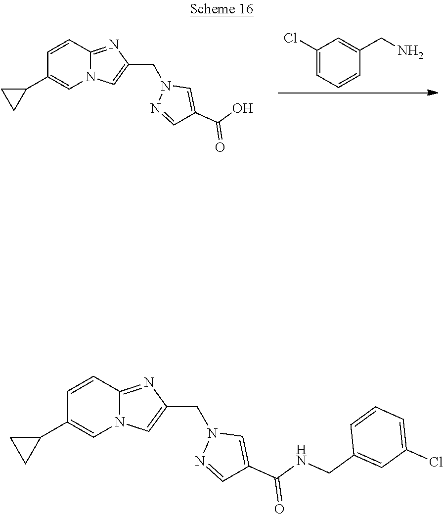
C1=CC2=NC(CN3N=CC(C(O)=O)=C3)=CN2C=C1C1CC1.C1(Cl)=CC=CC(CN)=C1.C1=CC2=NC(CN3N=CC(C(NCC4=CC(Cl)=CC=C4)=O)=C3)=CN2C=C1C1CC1
